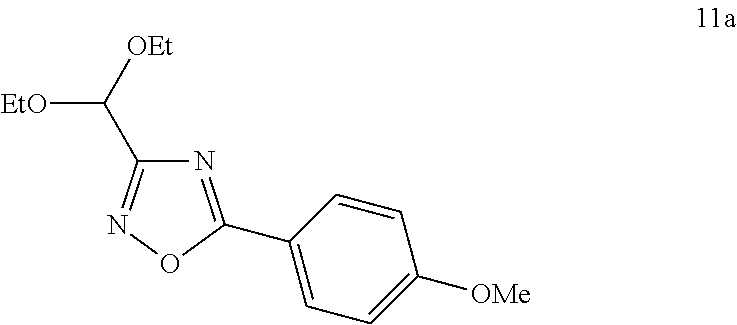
N1=C(C2=CC=C([OMe])C=C2)ON=C1C([OEt])[EtO]
